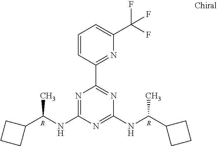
N1=C(NC(C2CCC2)C)N=C(NC(C2CCC2)C)N=C1C1=NC(C(F)(F)F)=CC=C1.[R].[R]
